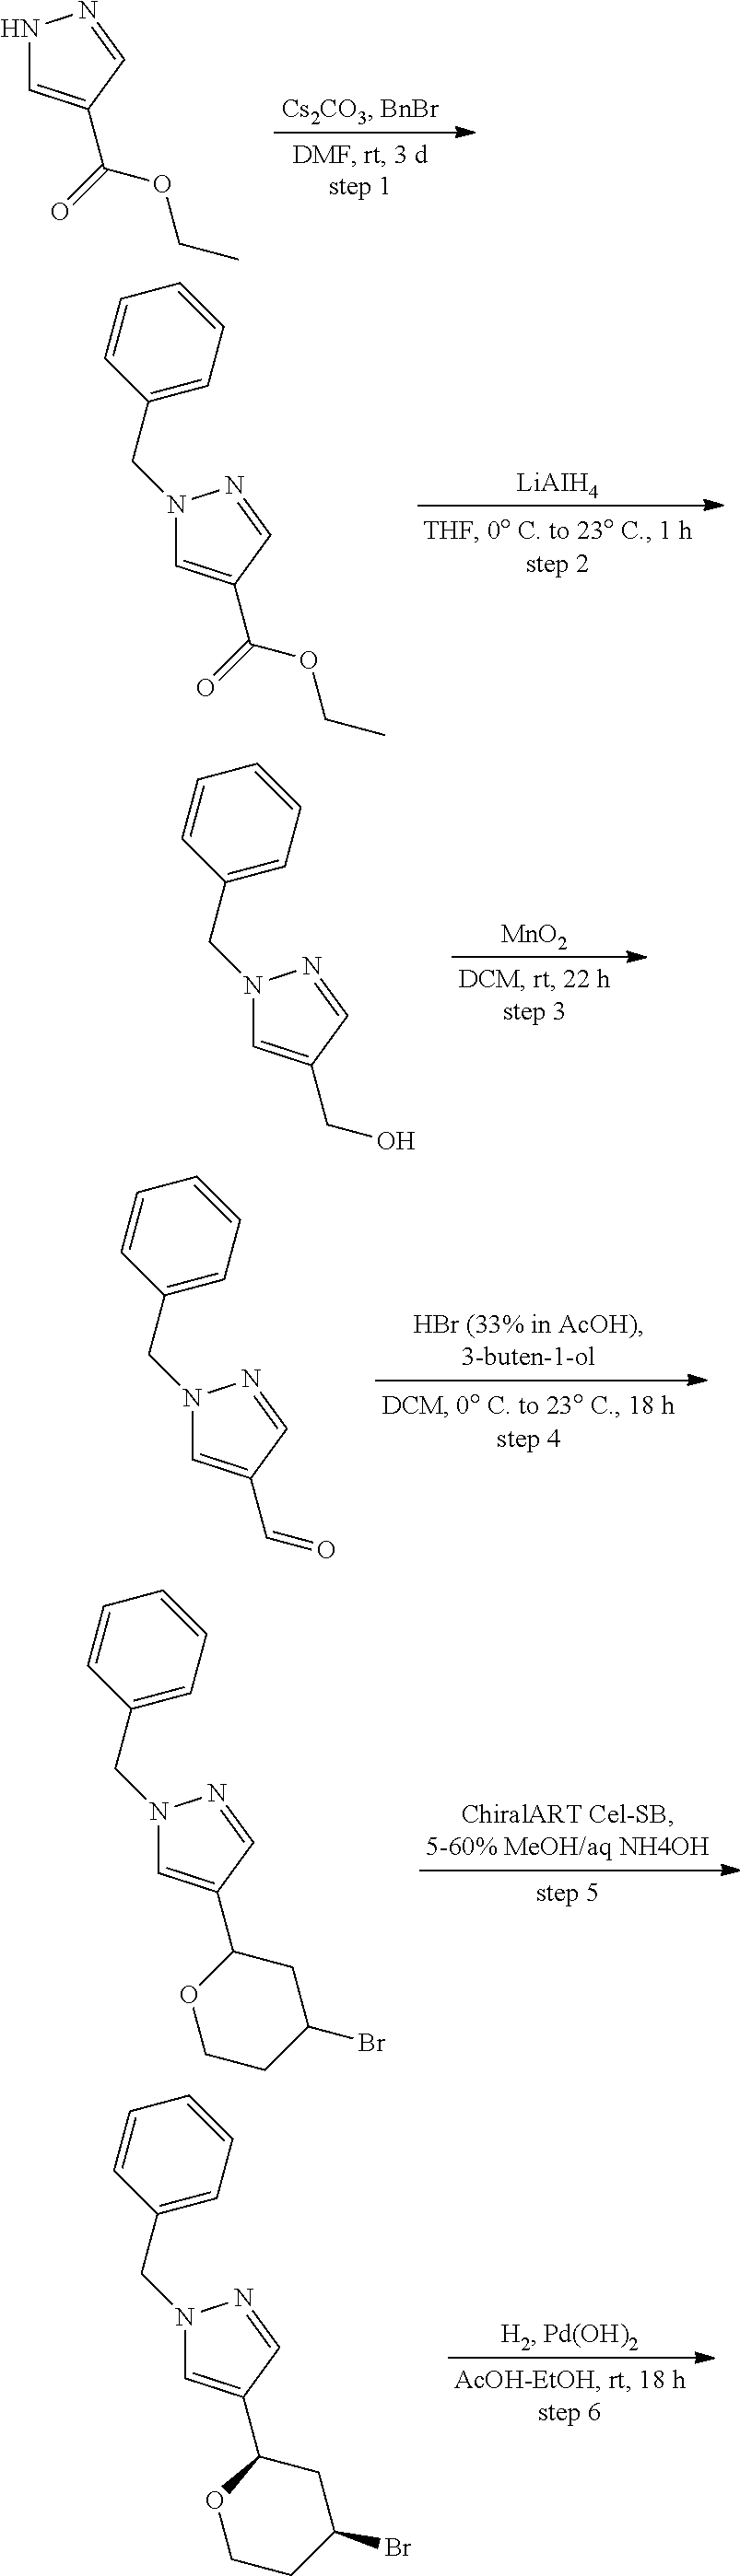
C(OCC)(=O)C1=CNN=C1.[LiAIH4].C(OCC)(=O)C1=CN(CC2=CC=CC=C2)N=C1.[MnO2].C(O)C1=CN(CC2=CC=CC=C2)N=C1.C(=O)C1=CN(CC2=CC=CC=C2)N=C1.C1(C2=CN(CC3=CC=CC=C3)N=C2)OCCC(Br)C1.C1(C2=CN(CC3=CC=CC=C3)N=C2)OCCC(Br)C1
